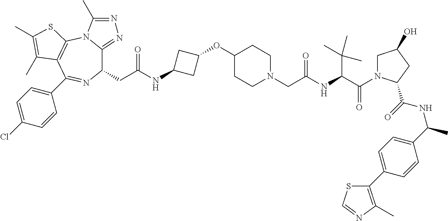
C1(CC(=O)NC2CC(OC3CCN(CC(NC(C(=O)N4CC(O)CC4C(=O)NC(C4=CC=C(C5=C(C)N=CS5)C=C4)C)C(C)(C)C)=O)CC3)C2)C2=NN=C(C)N2C2=C(C(C3=CC=C(Cl)C=C3)=N1)C(C)=C(C)S2
